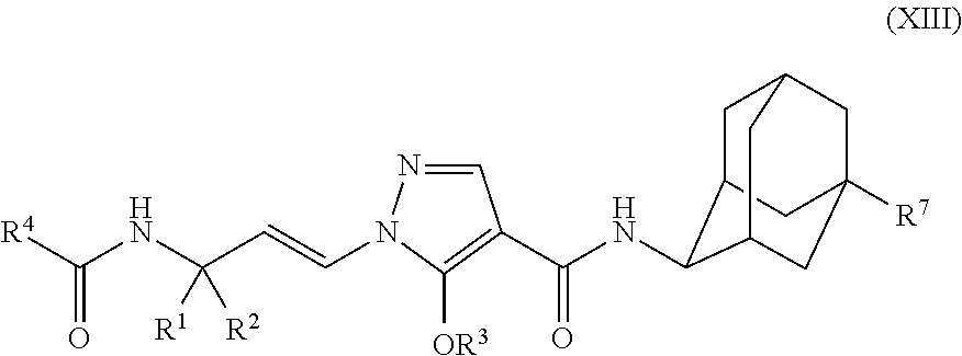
[OR3]C1=C(C(NC2C3CC4CC([R7])(CC2C4)C3)=O)C=NN1C=CC(NC([R4])=O)([R1])[R2]
